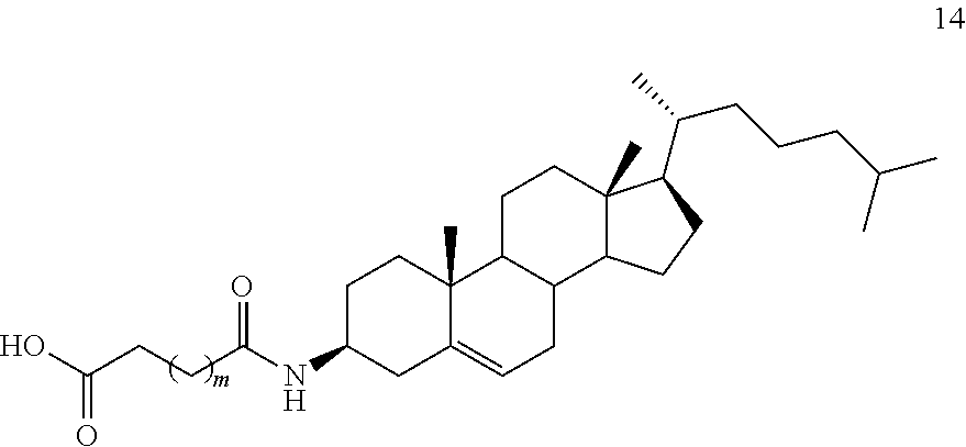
C1(NC(CCC(=O)O)=O)CC2=CCC3C(C2(C)CC1)CCC1(C)C3CCC1C(C)CCCC(C)C
